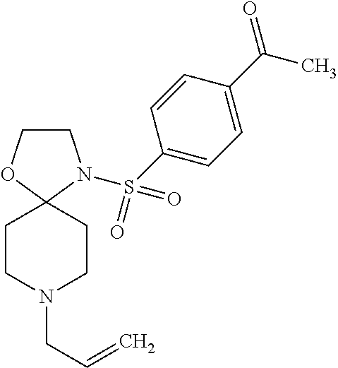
C1COC2(N1S(=O)(=O)C1=CC=C(C(=O)C)C=C1)CCN(CC=C)CC2
